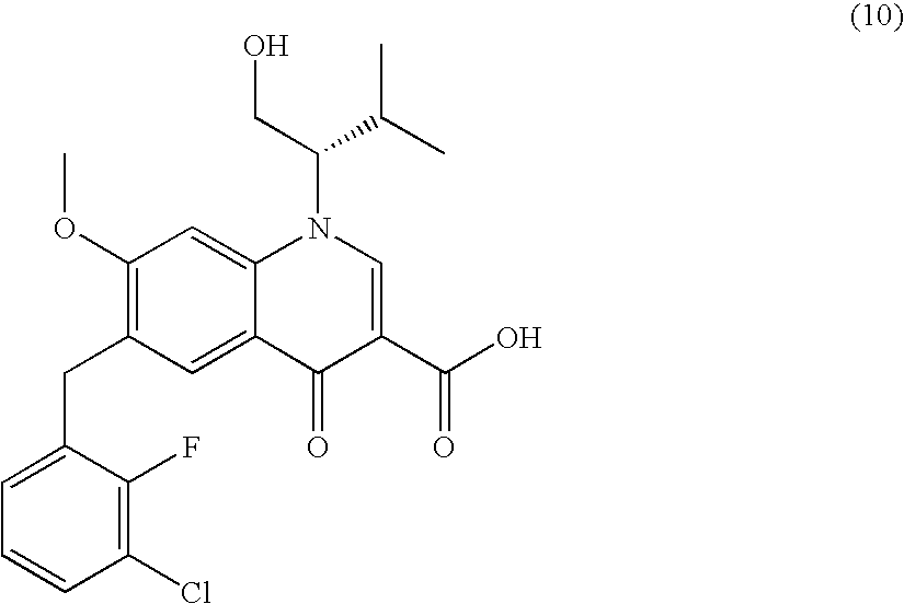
C1(OC)=C(CC2=CC=CC(Cl)=C2F)C=C2C(=C1)N(C(CO)C(C)C)C=C(C(=O)O)C2=O
